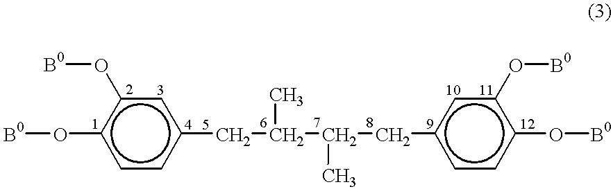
[B0]Oc1ccc(CC(C(Cc2ccc(O[B0])c(O[B0])c2)C)C)cc1O[B0]
